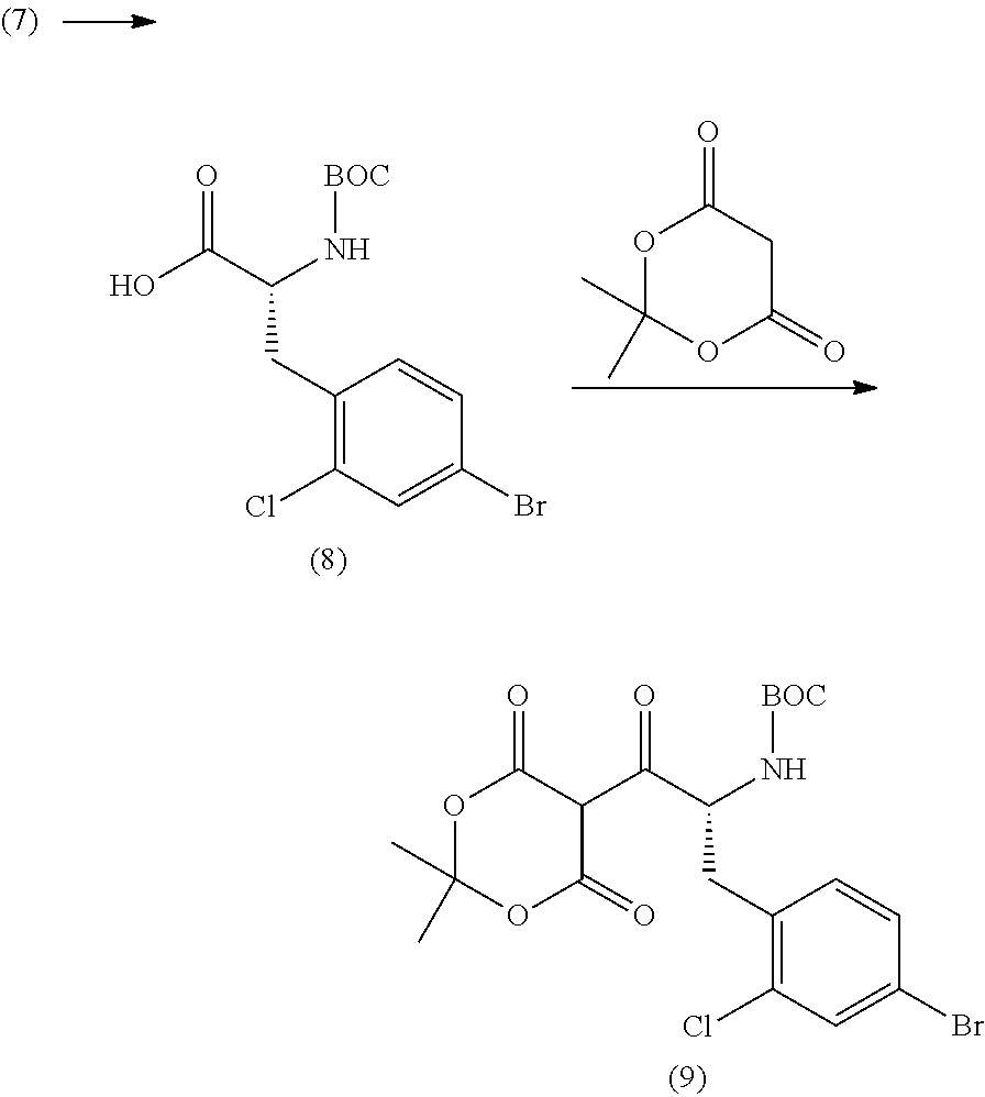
O1C(C)(C)OC(=O)C(C(=O)C(N[BOC])CC2=C(Cl)C=C(Br)C=C2)C1=O.OC(=O)C(N[BOC])CC1=C(Cl)C=C(Br)C=C1.O1C(C)(C)OC(=O)CC1=O
